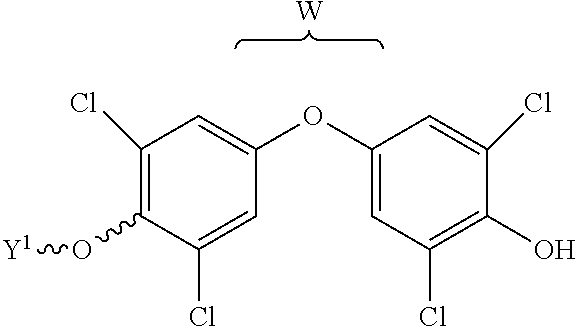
C1(Cl)=C(O[Y1])C(Cl)=CC(OC2=CC(Cl)=C(O)C(Cl)=C2)=C1.[W]
